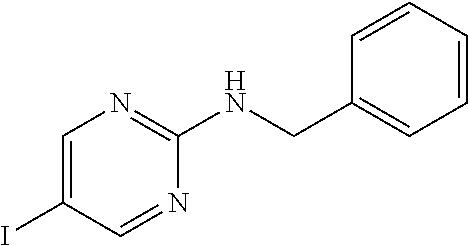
C1=C(I)C=NC(NCC2=CC=CC=C2)=N1
